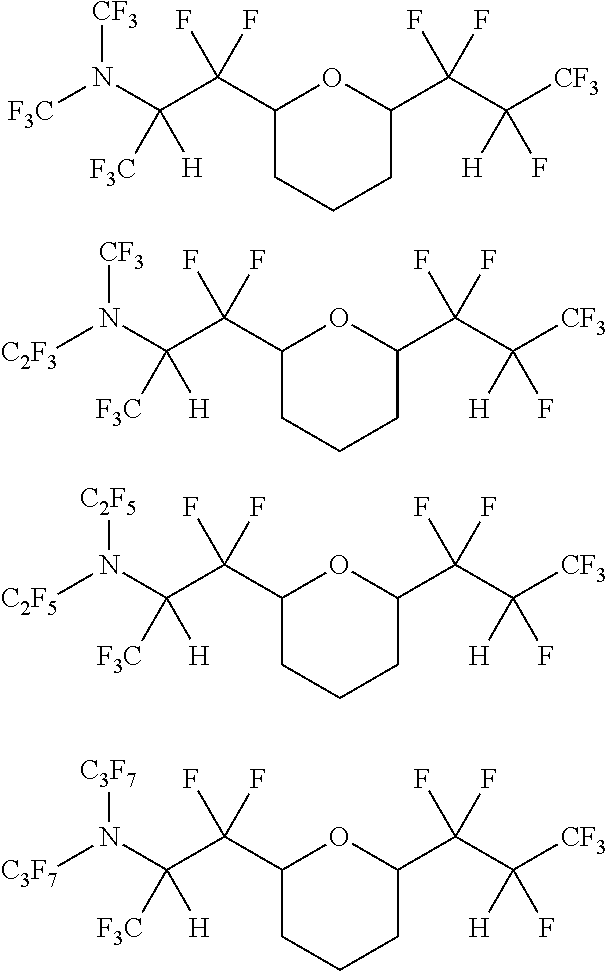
N([C3F7])(C(C(F)(F)C1OC(C(C([CF3])([H])F)(F)F)CCC1)([F3C])[H])[C3F7].N([C2F5])(C(C(F)(F)C1OC(C(C([CF3])([H])F)(F)F)CCC1)([F3C])[H])[C2F5].N([CF3])(C(C(F)(F)C1OC(C(C([CF3])([H])F)(F)F)CCC1)([F3C])[H])[C2F3].N([CF3])(C(C(F)(F)C1OC(C(C([CF3])([H])F)(F)F)CCC1)([F3C])[H])[F3C]
